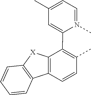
C1=N(C)C(C2=C(C)C=CC3=C2[X]C2=C3C=CC=C2)=CC(C)=C1
